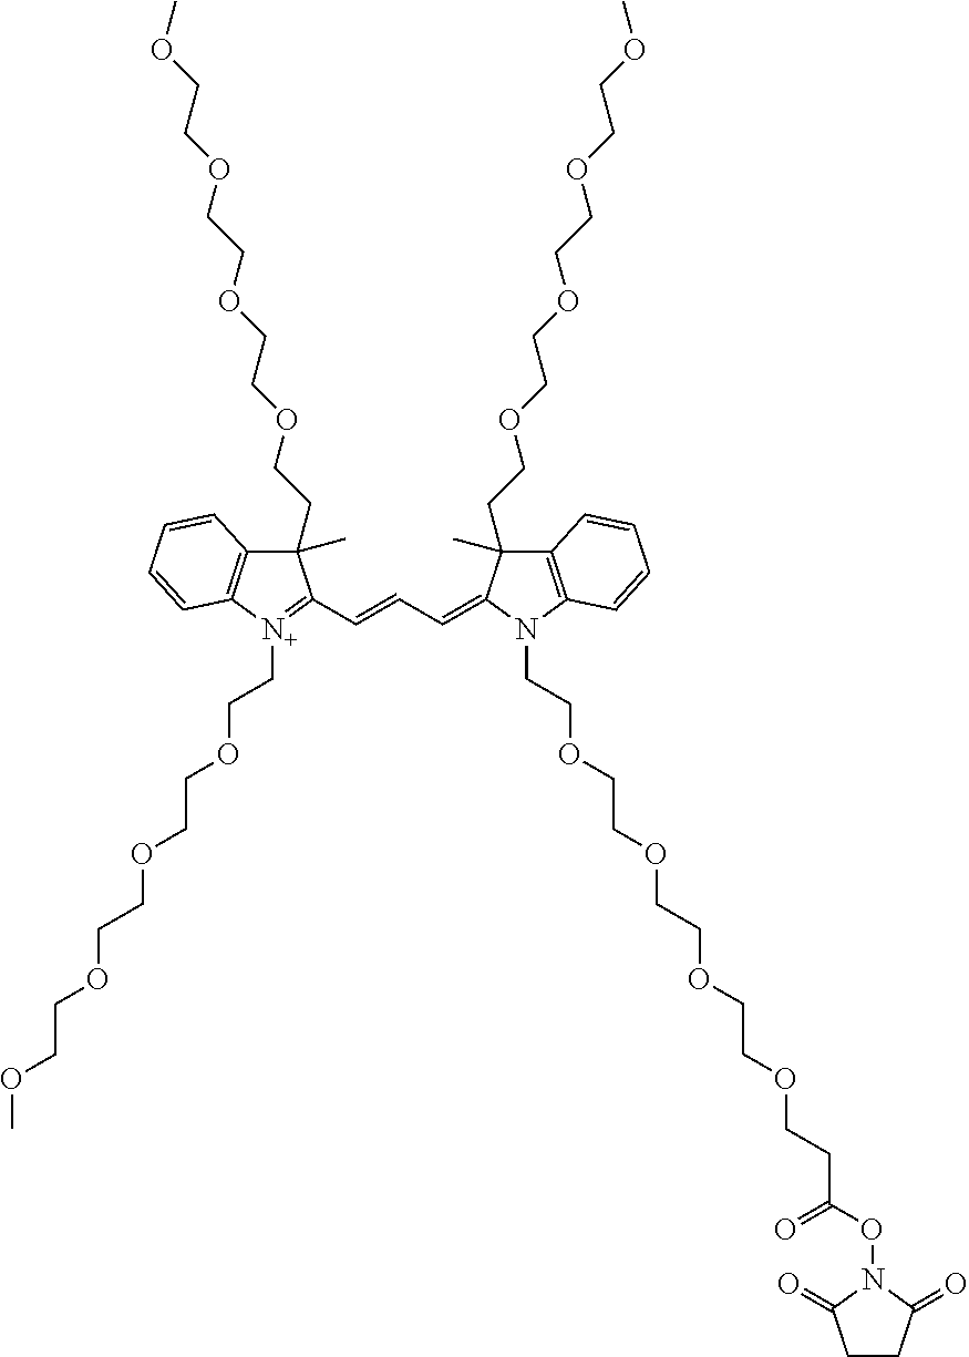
C(=CC=C1C(C)(CCOCCOCCOCCOC)C2=C(N1CCOCCOCCOCCOCCC(ON1C(=O)CCC1=O)=O)C=CC=C2)C1=[N+](CCOCCOCCOCCOC)C2=C(C1(C)CCOCCOCCOCCOC)C=CC=C2
